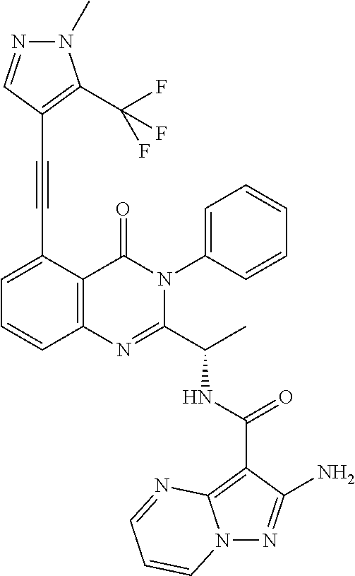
N(C(C1=NC2=C(C(=O)N1C1=CC=CC=C1)C(C#CC1=C(C(F)(F)F)N(C)N=C1)=CC=C2)C)C(C1=C2N(N=C1N)C=CC=N2)=O
